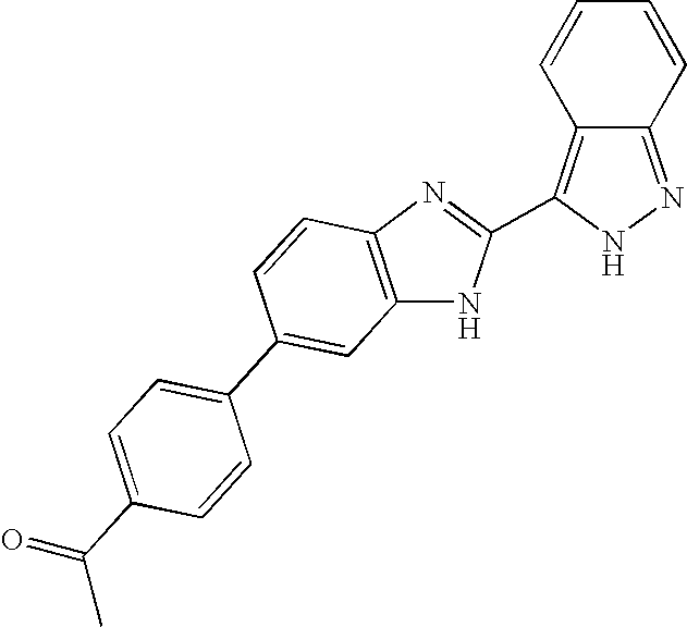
C1=CC2=C(C3=NC4=C(N3)C=C(C3=CC=C(C(=O)C)C=C3)C=C4)NN=C2C=C1
